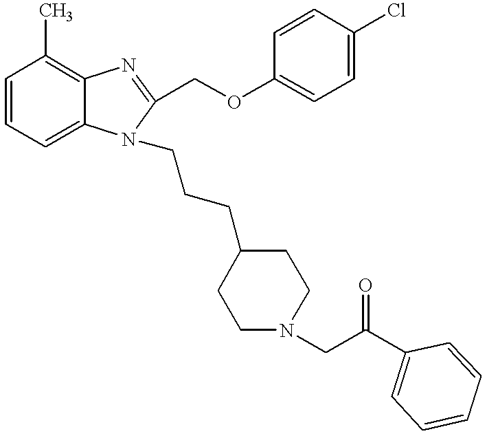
C1=CC=C2C(=C1C)N=C(COC1=CC=C(Cl)C=C1)N2CCCC1CCN(CC(=O)C2=CC=CC=C2)CC1
